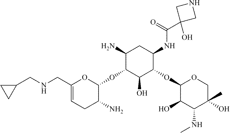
C1(CNCC2CC2)=CCC(N)C(OC2C(N)CC(NC(=O)C3(O)CNC3)C(OC3C(O)C(NC)C(C)(O)CO3)C2O)O1
